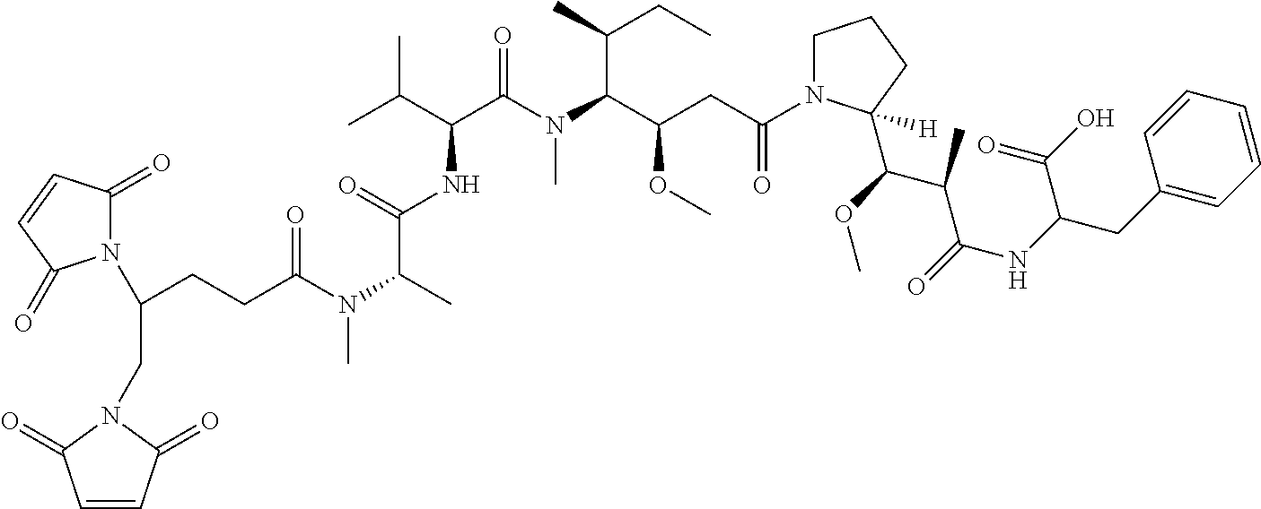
C1(=O)N(C(CCC(N(C(C)C(NC(C(N(C(C(CC(N2CCCC2(C(OC)C(C)C(NC(CC2=CC=CC=C2)C(O)=O)=O)[H])=O)OC)C(C)CC)C)=O)C(C)C)=O)C)=O)CN2C(=O)C=CC2=O)C(=O)C=C1
